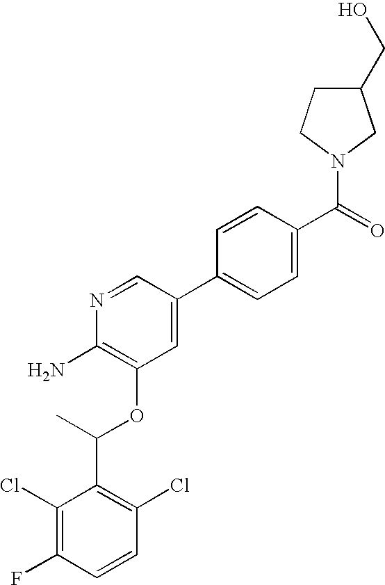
C1(Cl)=C(F)C=CC(Cl)=C1C(C)OC1=C(N)N=CC(C2=CC=C(C(=O)N3CC(CO)CC3)C=C2)=C1
